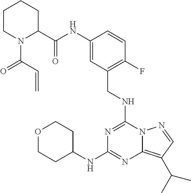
C1(C(NC2=CC(CNC3=NC(NC4CCOCC4)=NC4=C(C(C)C)C=NN34)=C(F)C=C2)=O)CCCCN1C(=O)C=C
